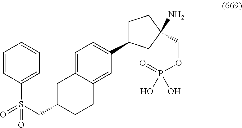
C1=CC(S(=O)(CC2CCC3=CC(C4CCC(N)(COP(=O)(O)O)C4)=CC=C3C2)=O)=CC=C1
